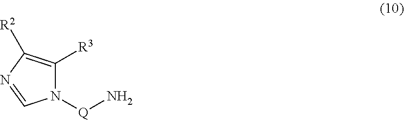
N1=CN([Q]N)C([R3])=C1[R2]
